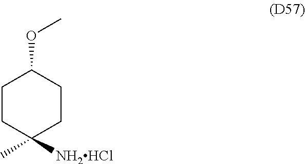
C1CC(C)([NH2HCl])CCC1OC
